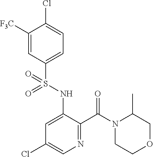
C1([F3C])=CC(S(NC2=CC(Cl)=CN=C2C(N2C(C)COCC2)=O)(=O)=O)=CC=C1Cl
